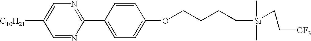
C1([C10H21])=CN=C(C2=CC=C(OCCCC[Si](CC[CF3])(C)C)C=C2)N=C1
